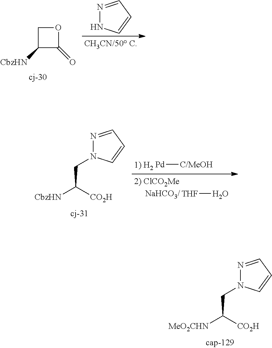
N1=CC=CN1CC([MeO2CHN])[CO2H].C1C([CbzHN])C(=O)O1.N1=CC=CN1.N1=CC=CN1CC([CbzHN])[CO2H].[Pd][C/MeOH].[THF]O
